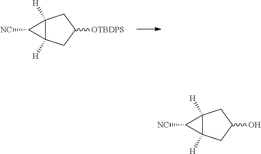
C12([H])C([H])(CC([OTBDPS])C1)C2[NC].C12([H])C([H])(CC(O)C1)C2[NC]
